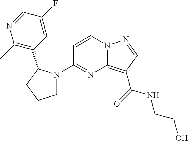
C1(N2CCCC2C2=C(C)N=CC(F)=C2)=NC2=C(C(=O)NCCO)C=NN2C=C1
